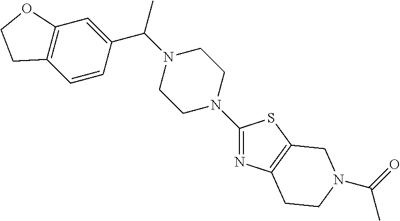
C1(N2CCN(C(C3=CC4=C(C=C3)CCO4)C)CC2)=NC2=C(S1)CN(C(C)=O)CC2
